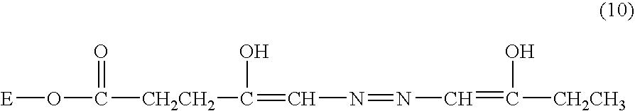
[E]OC(=O)[CH2CH2]C(O)=CN=NC=C(O)[CH2CH3]
